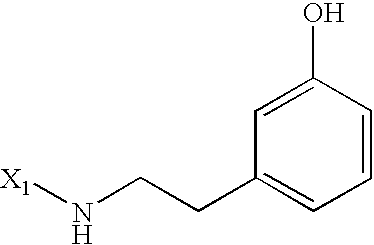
[X1]NCCC1=CC=CC(O)=C1
